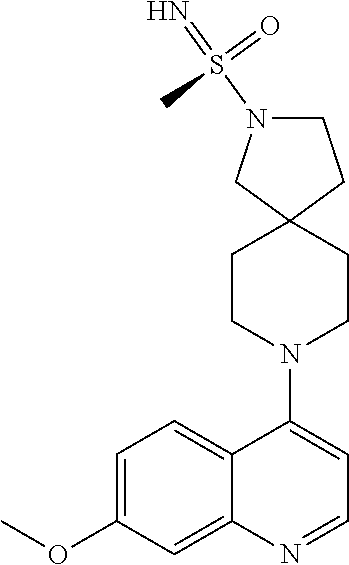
C1=C(OC)C=C2C(=C1)C(N1CCC3(CC1)CCN(S(=N)(=O)C)C3)=CC=N2
